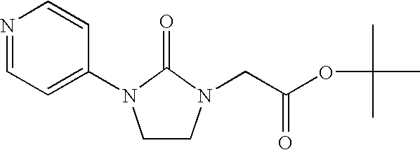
N1=CC=C(N2CCN(CC(OC(C)(C)C)=O)C2=O)C=C1
